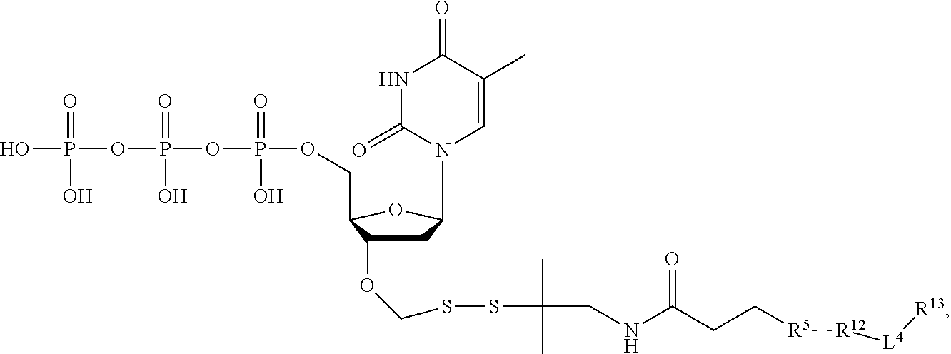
OP(OP(OP(OCC1C(OCSSC(CNC(CC[R5][R12][L4][R13])=O)(C)C)CC(N2C=C(C)C(=O)NC2=O)O1)(=O)O)(=O)O)(=O)O
